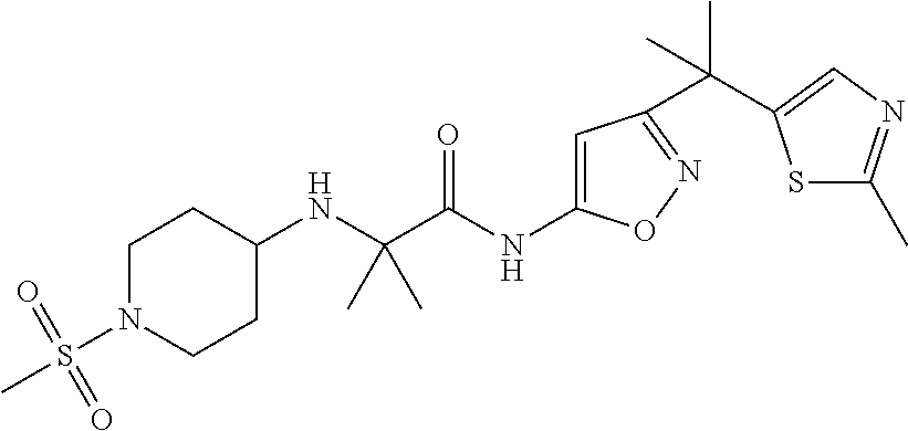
N(C(C(NC1=CC(C(C)(C)C2=CN=C(C)S2)=NO1)=O)(C)C)C1CCN(S(C)(=O)=O)CC1
